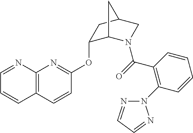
C1(OC2=NC3=C(C=C2)C=CC=N3)C2N(C(=O)C3=C(N4N=CC=N4)C=CC=C3)CC(C1)C2
